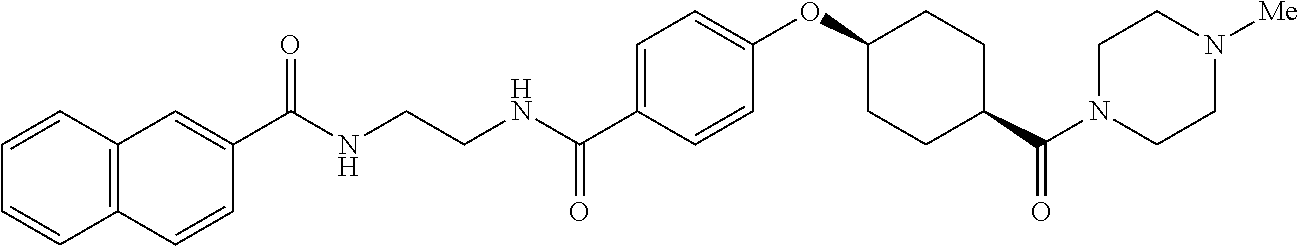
C(NCCNC(C1=CC=C(OC2CCC(C(N3CCN([Me])CC3)=O)CC2)C=C1)=O)(=O)C1=CC2=C(C=C1)C=CC=C2
